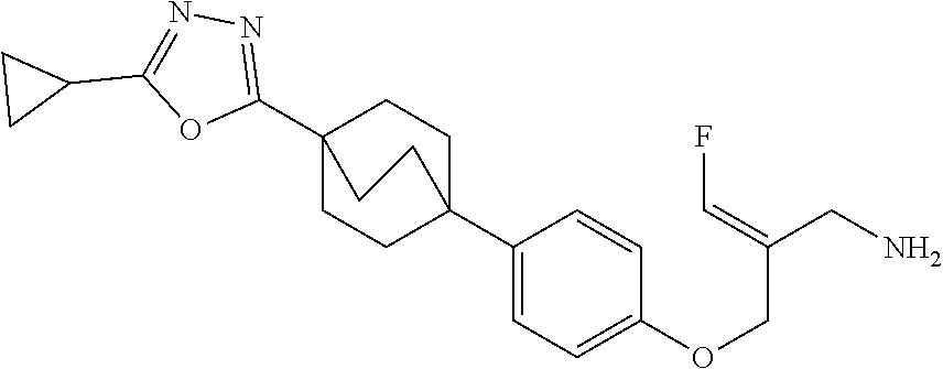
C1(C23CCC(C4=CC=C(OCC(CN)=CF)C=C4)(CC2)CC3)=NN=C(C2CC2)O1
